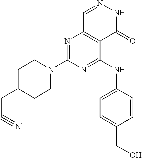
N1=C(N2CCC(CC#[N`])CC2)N=C(NC2=CC=C(CO)C=C2)C2=C1C=NNC2=O
